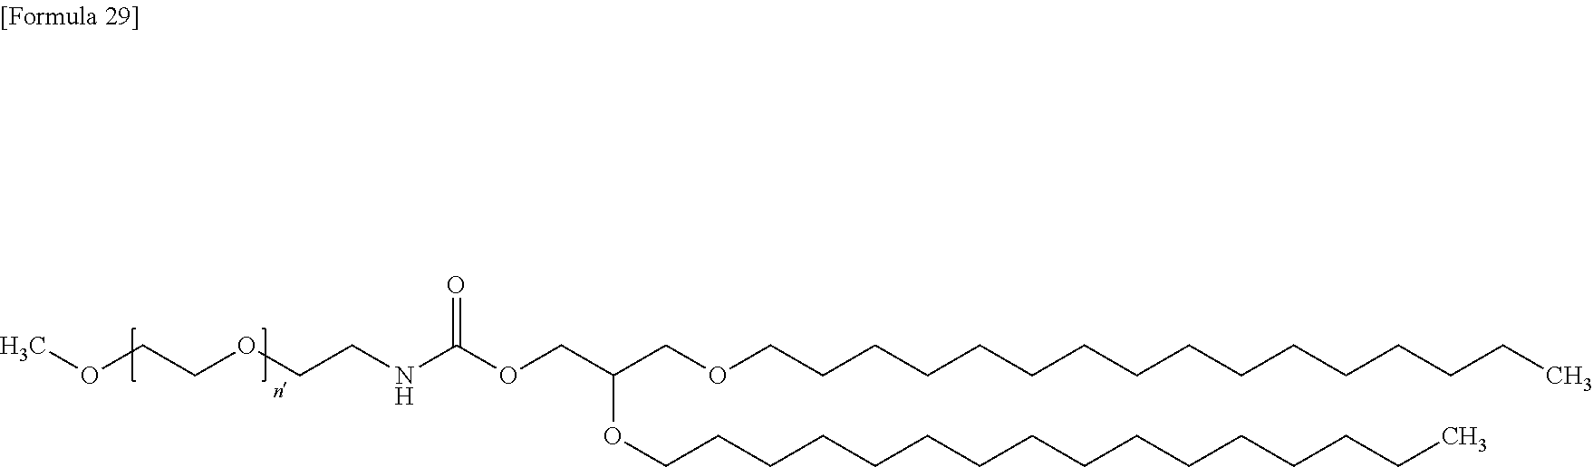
COCCOCCNC(OCC(COCCCCCCCCCCCCCCCC)OCCCCCCCCCCCCCCCC)=O
